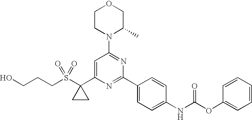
C1CN(C2=NC(C3=CC=C(NC(OC4=CC=CC=C4)=O)C=C3)=NC(C3(S(CCCO)(=O)=O)CC3)=C2)C(C)CO1
